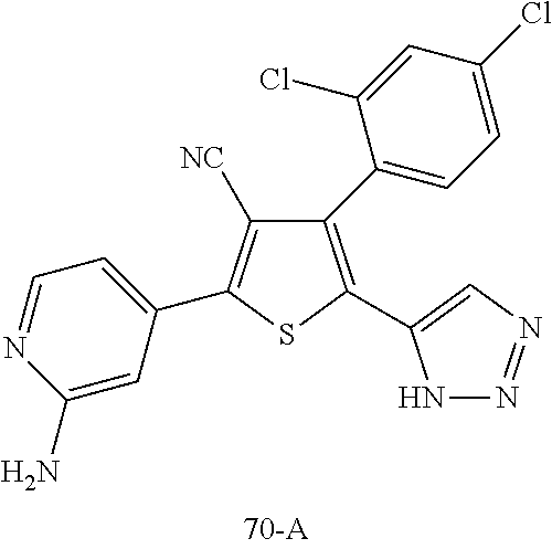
C1(N)=CC(C2=C([NC])C(C3=CC=C(Cl)C=C3Cl)=C(C3=CN=NN3)S2)=CC=N1
